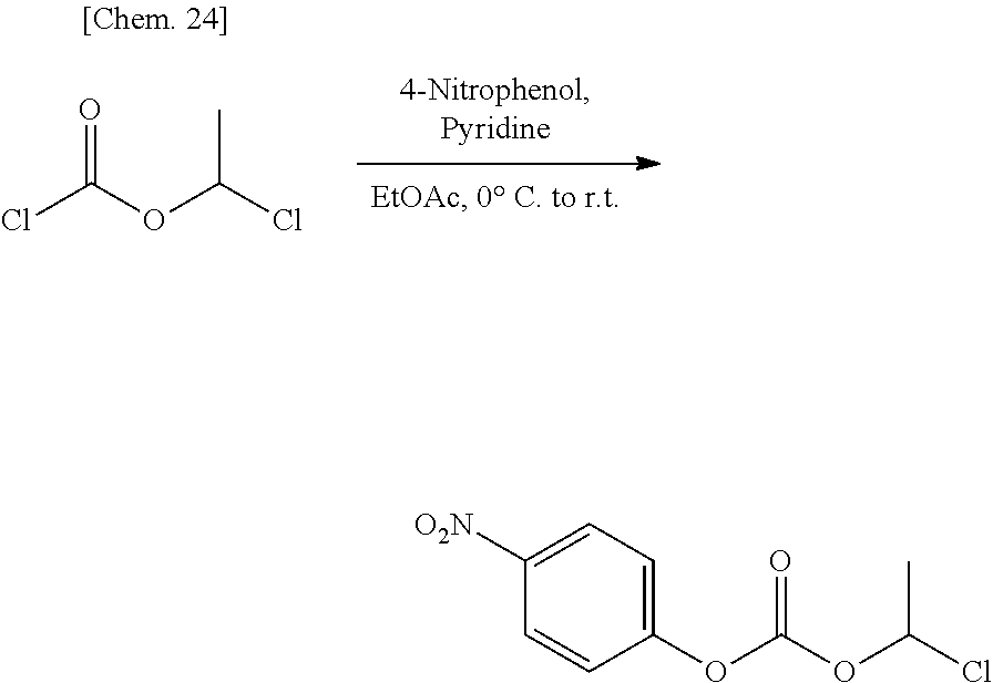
ClC(OC(Cl)C)=O.O(C(OC(Cl)C)=O)C1=CC=C([O2N])C=C1
